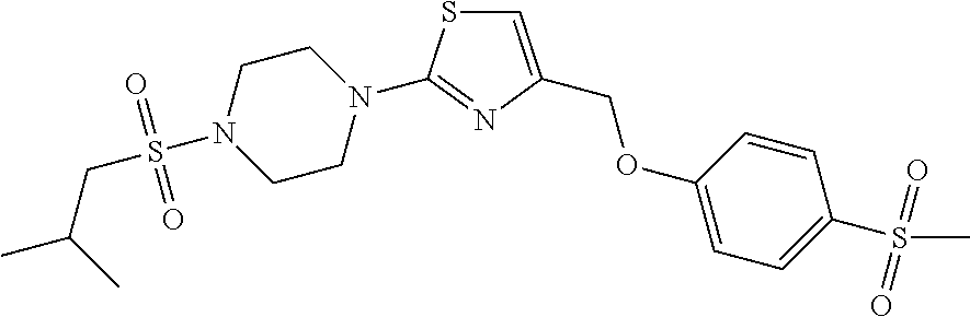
C1=C(COC2=CC=C(S(C)(=O)=O)C=C2)N=C(N2CCN(S(=O)(CC(C)C)=O)CC2)S1
